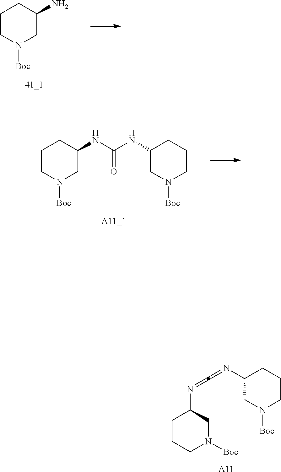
N1([Boc])CC(N)CCC1.N1([Boc])CCCC(N=C=NC2CCCN([Boc])C2)C1.[A11].N1([Boc])CCCC(NC(=O)NC2CN([Boc])CCC2)C1
